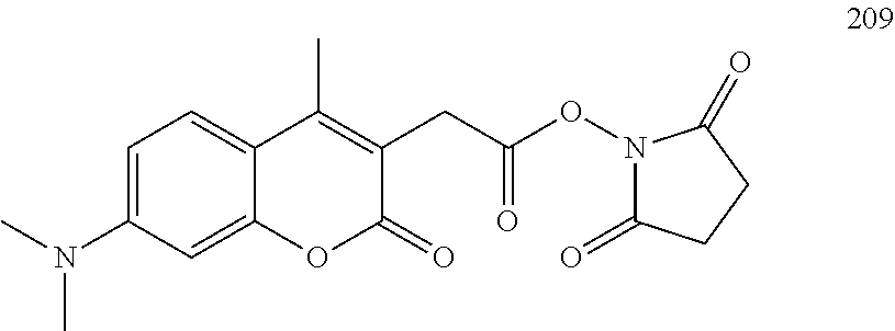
C12=CC(N(C)C)=CC=C1C(C)=C(CC(=O)ON1C(=O)CCC1=O)C(=O)O2
